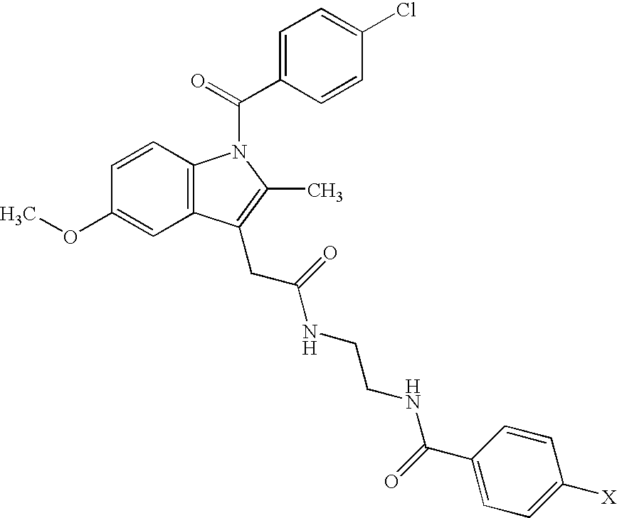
COC1=CC2=C(C=C1)N(C(=O)C1=CC=C(Cl)C=C1)C(C)=C2CC(NCCNC(C1=CC=C([X])C=C1)=O)=O
